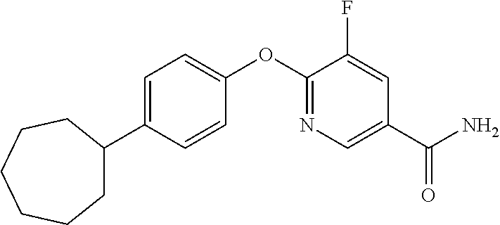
C1=C(C2CCCCCC2)C=CC(OC2=NC=C(C(N)=O)C=C2F)=C1
